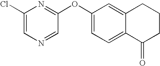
C1(Cl)=CN=CC(OC2=CC=C3C(=C2)CCCC3=O)=N1
